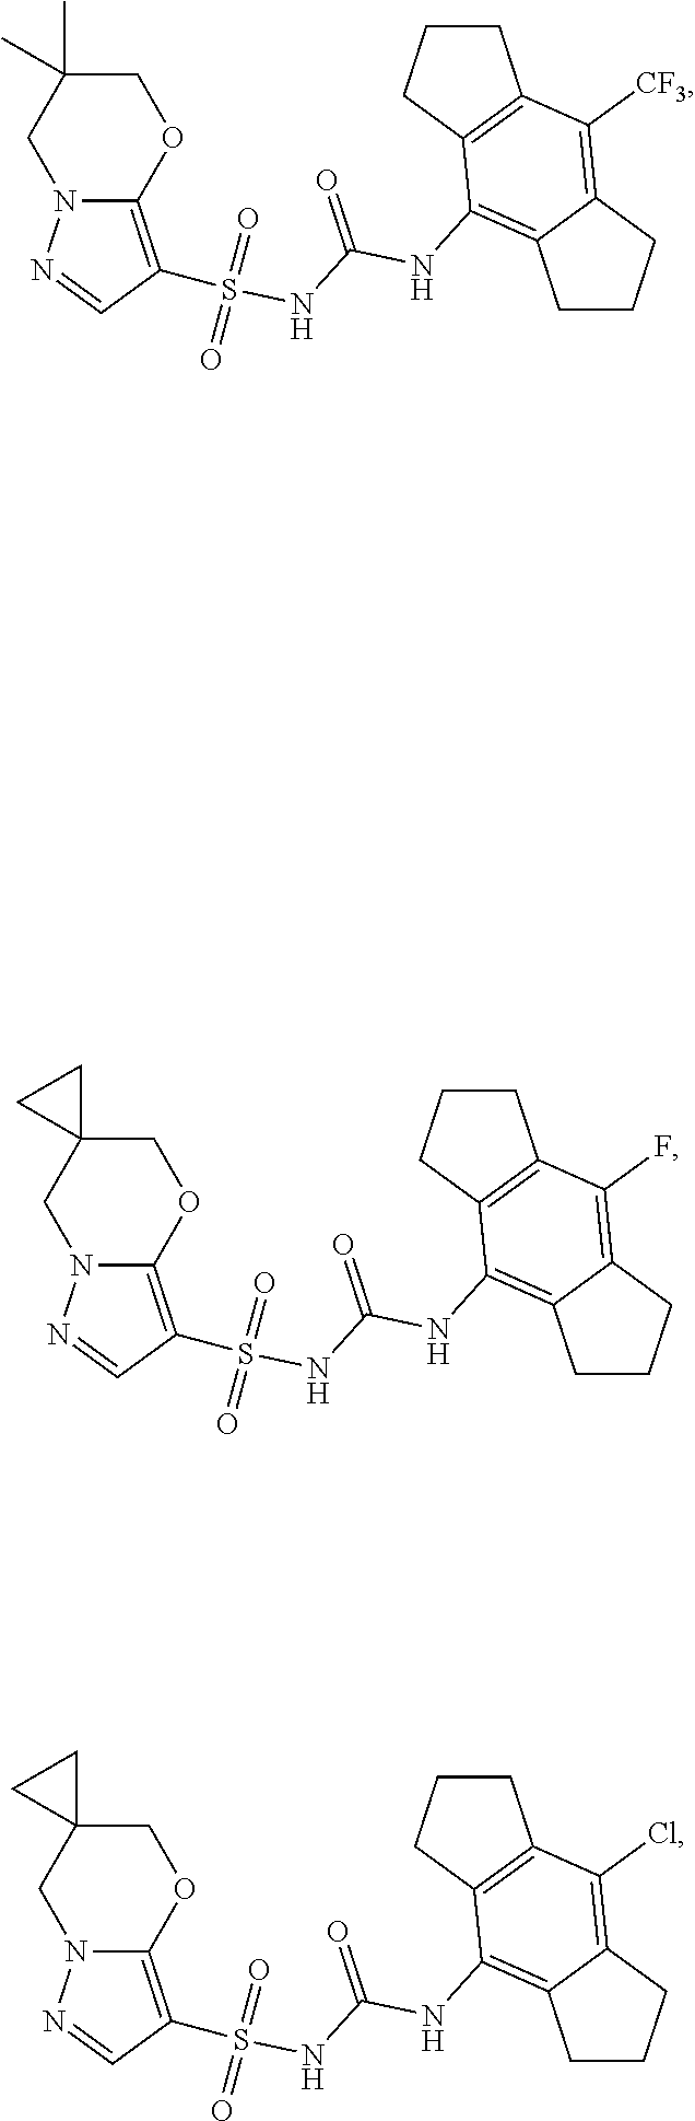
S(=O)(NC(NC1=C2CCCC2=C([CF3])C2=C1CCC2)=O)(=O)C1=C2N(N=C1)CC(C)(C)CO2.S(=O)(NC(NC1=C2CCCC2=C(F)C2=C1CCC2)=O)(=O)C1=C2N(N=C1)CC1(CO2)CC1.S(=O)(NC(NC1=C2CCCC2=C(Cl)C2=C1CCC2)=O)(=O)C1=C2N(N=C1)CC1(CO2)CC1
